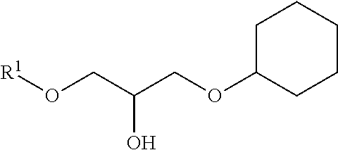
[R1]OCC(COC1CCCCC1)O
